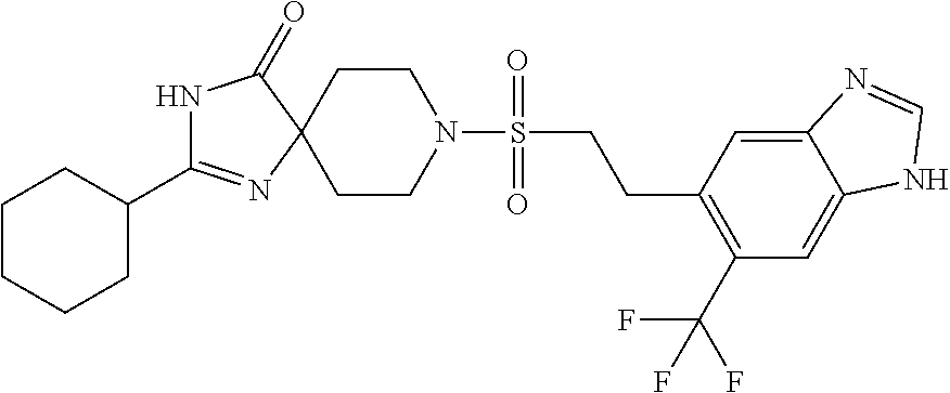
N1C(C2CCCCC2)=NC2(C1=O)CCN(S(CCC1=C(C(F)(F)F)C=C3C(=C1)N=CN3)(=O)=O)CC2
